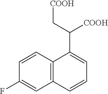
C12=C(C=CC(F)=C1)C(C(C[COOH])[COOH])=CC=C2
